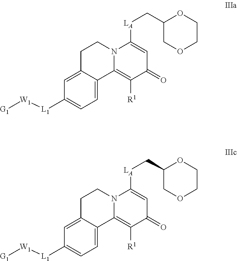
C1=C2C(=CC=C1[L1][W1][G1])C1=C([R1])C(=O)C=C([LA]CC3COCCO3)N1CC2.C1=C2C(=CC=C1[L1][W1][G1])C1=C([R1])C(=O)C=C([LA]CC3COCCO3)N1CC2
